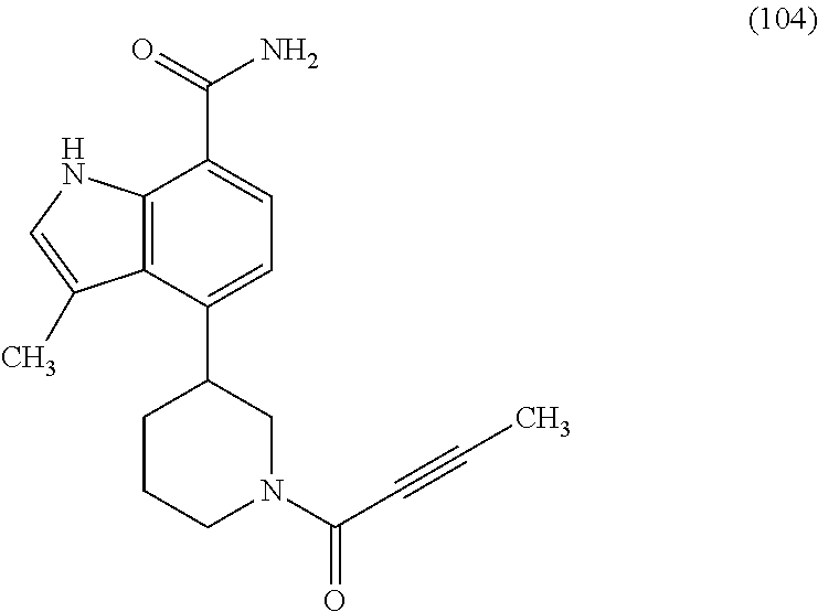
C12=C(C(C3CCCN(C(C#CC)=O)C3)=CC=C1C(=O)N)C(C)=CN2
